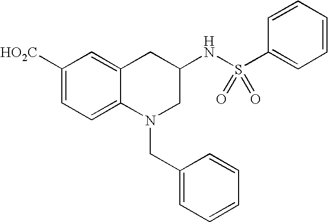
C1([HO2C])=CC=C2C(=C1)CC(NS(C1=CC=CC=C1)(=O)=O)CN2CC1=CC=CC=C1
